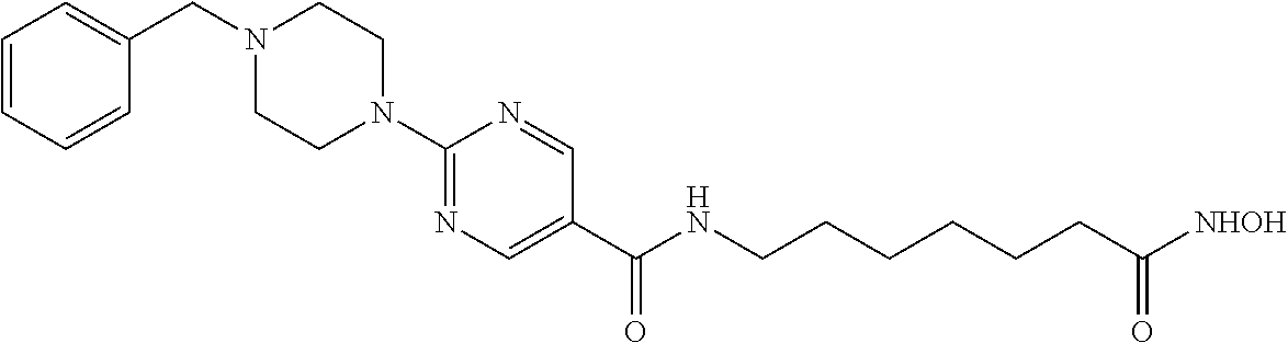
C1(N2CCN(CC3=CC=CC=C3)CC2)=NC=C(C(=O)NCCCCCCC([NHOH])=O)C=N1
